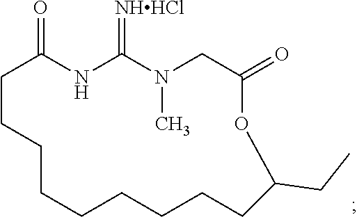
C1CCCCCCCCC(CC)OC(=O)CN(C)C(=[NHHCl])NC1=O
